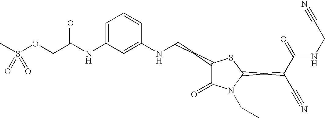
C1=C(NC(=O)COS(C)(=O)=O)C=C(NCCC2C(=O)N(CC)C(CC(C#N)C(=O)NCC#N)S2)C=C1
